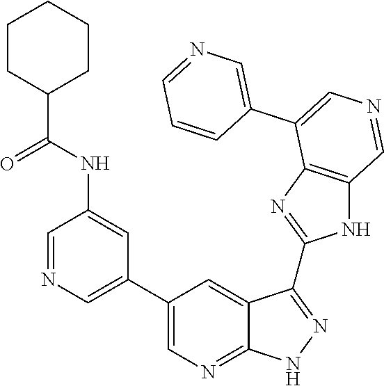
C1=NC=C(C2=CN=C3C(=C2)C(C2=NC4=C(N2)C=NC=C4C2=CN=CC=C2)=NN3)C=C1NC(C1CCCCC1)=O
